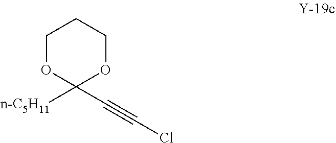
O1C(C#CCl)([n-C5H11])OCCC1
